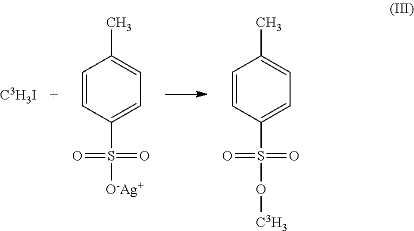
C1=CC(S(=O)(=O)O[C3H3])=CC=C1C.C1=CC(S(=O)(=O)[O-Ag+])=CC=C1C.[C3H3I]
